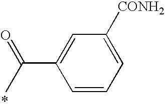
CC(=O)C1=CC([CONH2])=CC=C1
